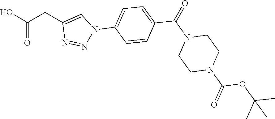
OC(CC1=CN(C2=CC=C(C(N3CCN(C(=O)OC(C)(C)C)CC3)=O)C=C2)N=N1)=O
